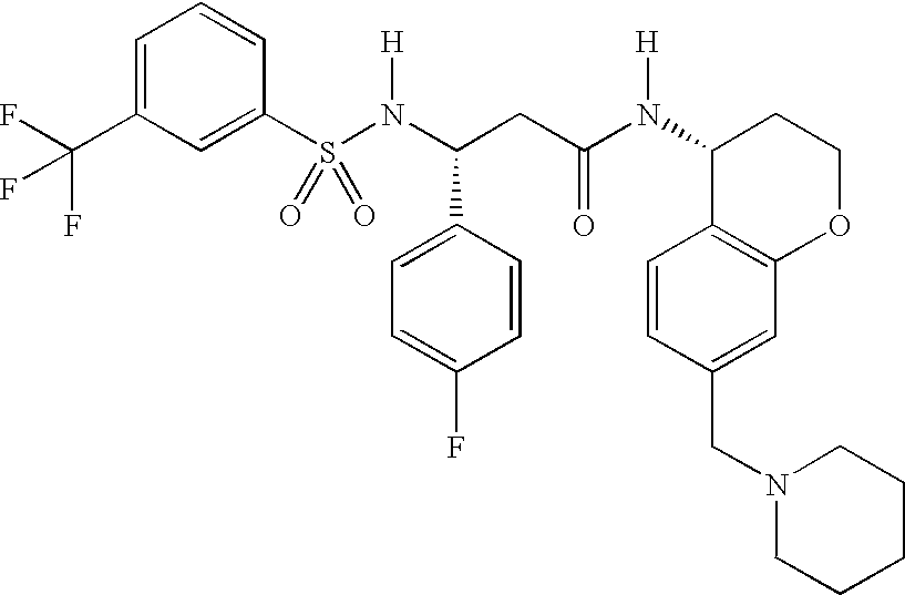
S(N(C(CC(N(C1C2=C(OCC1)C=C(CN1CCCCC1)C=C2)[H])=O)C1=CC=C(F)C=C1)[H])(=O)(=O)C1=CC(C(F)(F)F)=CC=C1
